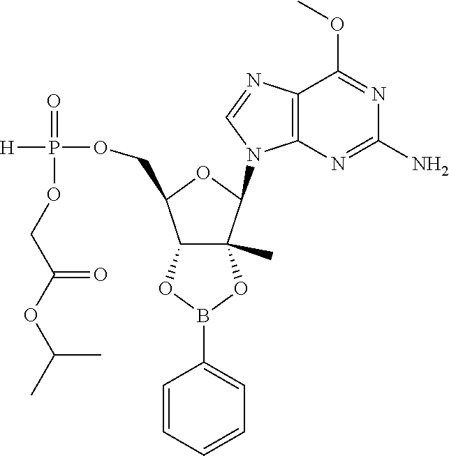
C12=C(N=C(N)N=C1OC)N(C1C3(C)C(C(COP([H])(=O)OCC(OC(C)C)=O)O1)OB(C1=CC=CC=C1)O3)C=N2
